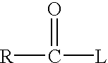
[R]C(=O)[L]
